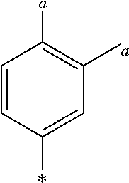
C1=CC(*)=CC([a])=C1[a]
